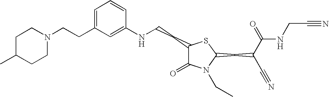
C1=C(CCN2CCC(C)CC2)C=C(NCCC2C(=O)N(CC)C(CC(C#N)C(=O)NCC#N)S2)C=C1
